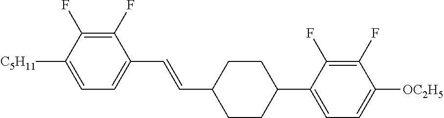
C1(F)=C(F)C([C5H11])=CC=C1C=CC1CCC(C2=CC=C([OC2H5])C(F)=C2F)CC1
